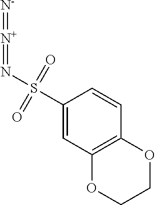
C1(S(N=[N+]=[N-])(=O)=O)=CC2=C(C=C1)OCCO2
